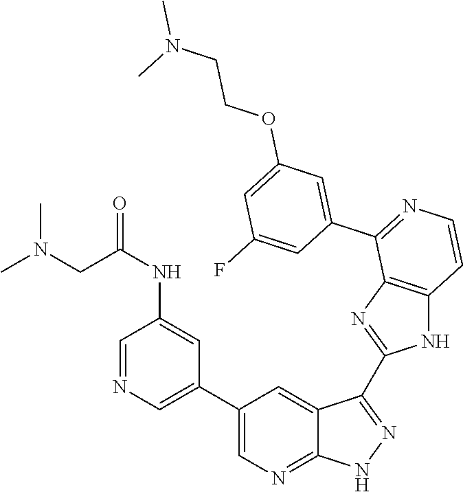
C1=NC=C(C2=CN=C3C(=C2)C(C2=NC4=C(N2)C=CN=C4C2=CC(OCCN(C)C)=CC(F)=C2)=NN3)C=C1NC(=O)CN(C)C
